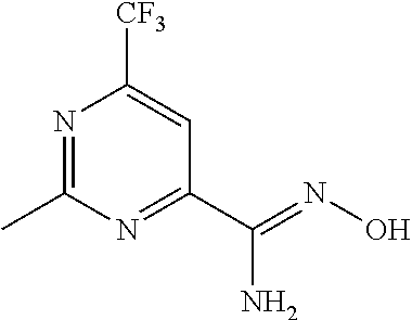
N1=C(C)N=C(C(=NO)N)C=C1[CF3]
